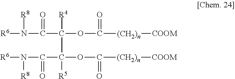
[R6]N([R8])C(=O)C([R4])(OC(=O)[(CH2)n][COOM])C.[R6]N([R8])C(=O)C([R5])OC(=O)[(CH2)n][COOM]
